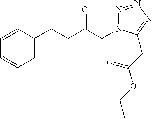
C1=CC(CCC(CN2N=NN=C2CC(OCC)=O)=O)=CC=C1
